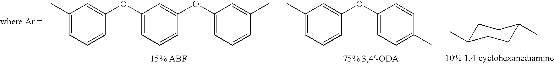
C1(C)=CC=CC(OC2=CC=CC(OC3=CC=CC(C)=C3)=C2)=C1.CC1=CC=CC(OC2=CC=C(C)C=C2)=C1.C1C(C)CCC(C)C1
